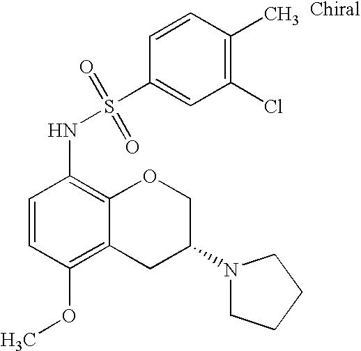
N(C1=C2C(=C(OC)C=C1)CC(N1CCCC1)CO2)S(C1=CC(Cl)=C(C)C=C1)(=O)=O
